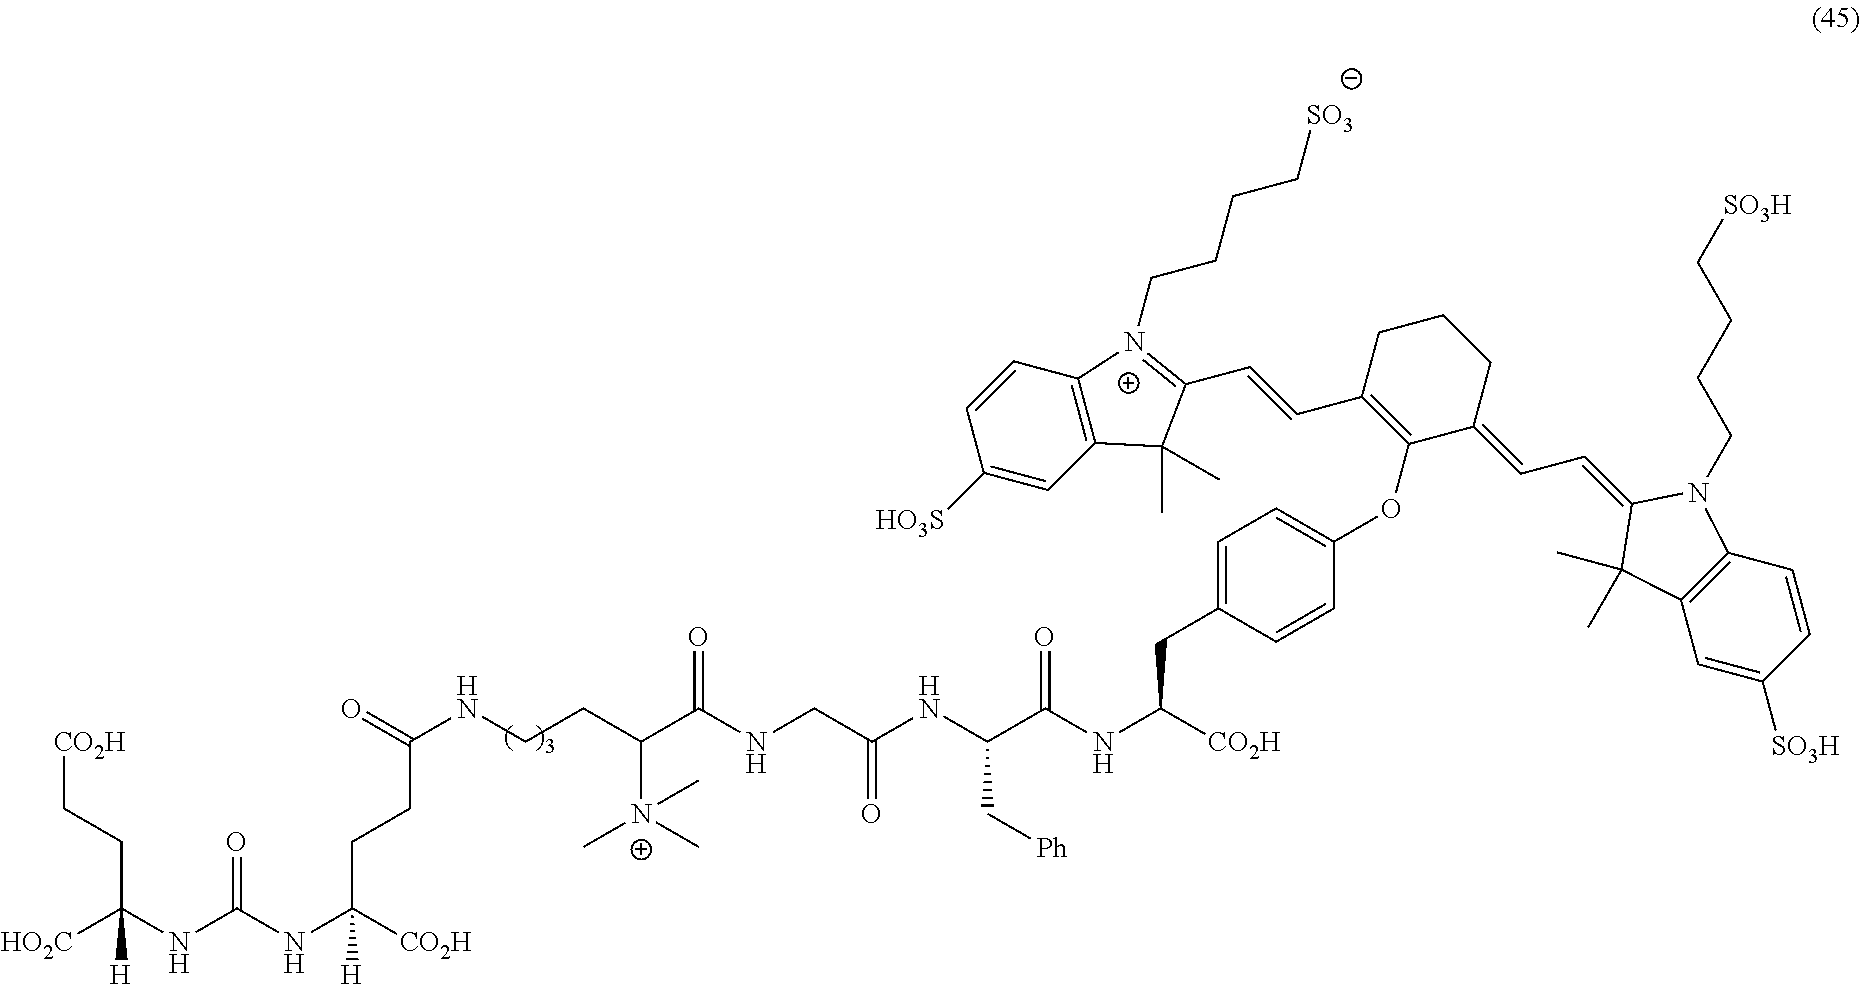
[HO2C]C(NC(NC([CO2H])(CCC(NCCC([N+](C)(C)C)C(NCC(NC(C(NC([CO2H])CC1=CC=C(OC2=C(C=CC3=[N+](CCCC[SO3])C4=C(C=C([HO3S])C=C4)C3(C)C)CCCC2=CC=C2N(CCCC[SO3H])C3=C(C=C([SO3H])C=C3)C2(C)C)C=C1)=O)C[Ph])=O)=O)=O)[H])=O)(CC[CO2H])[H]
